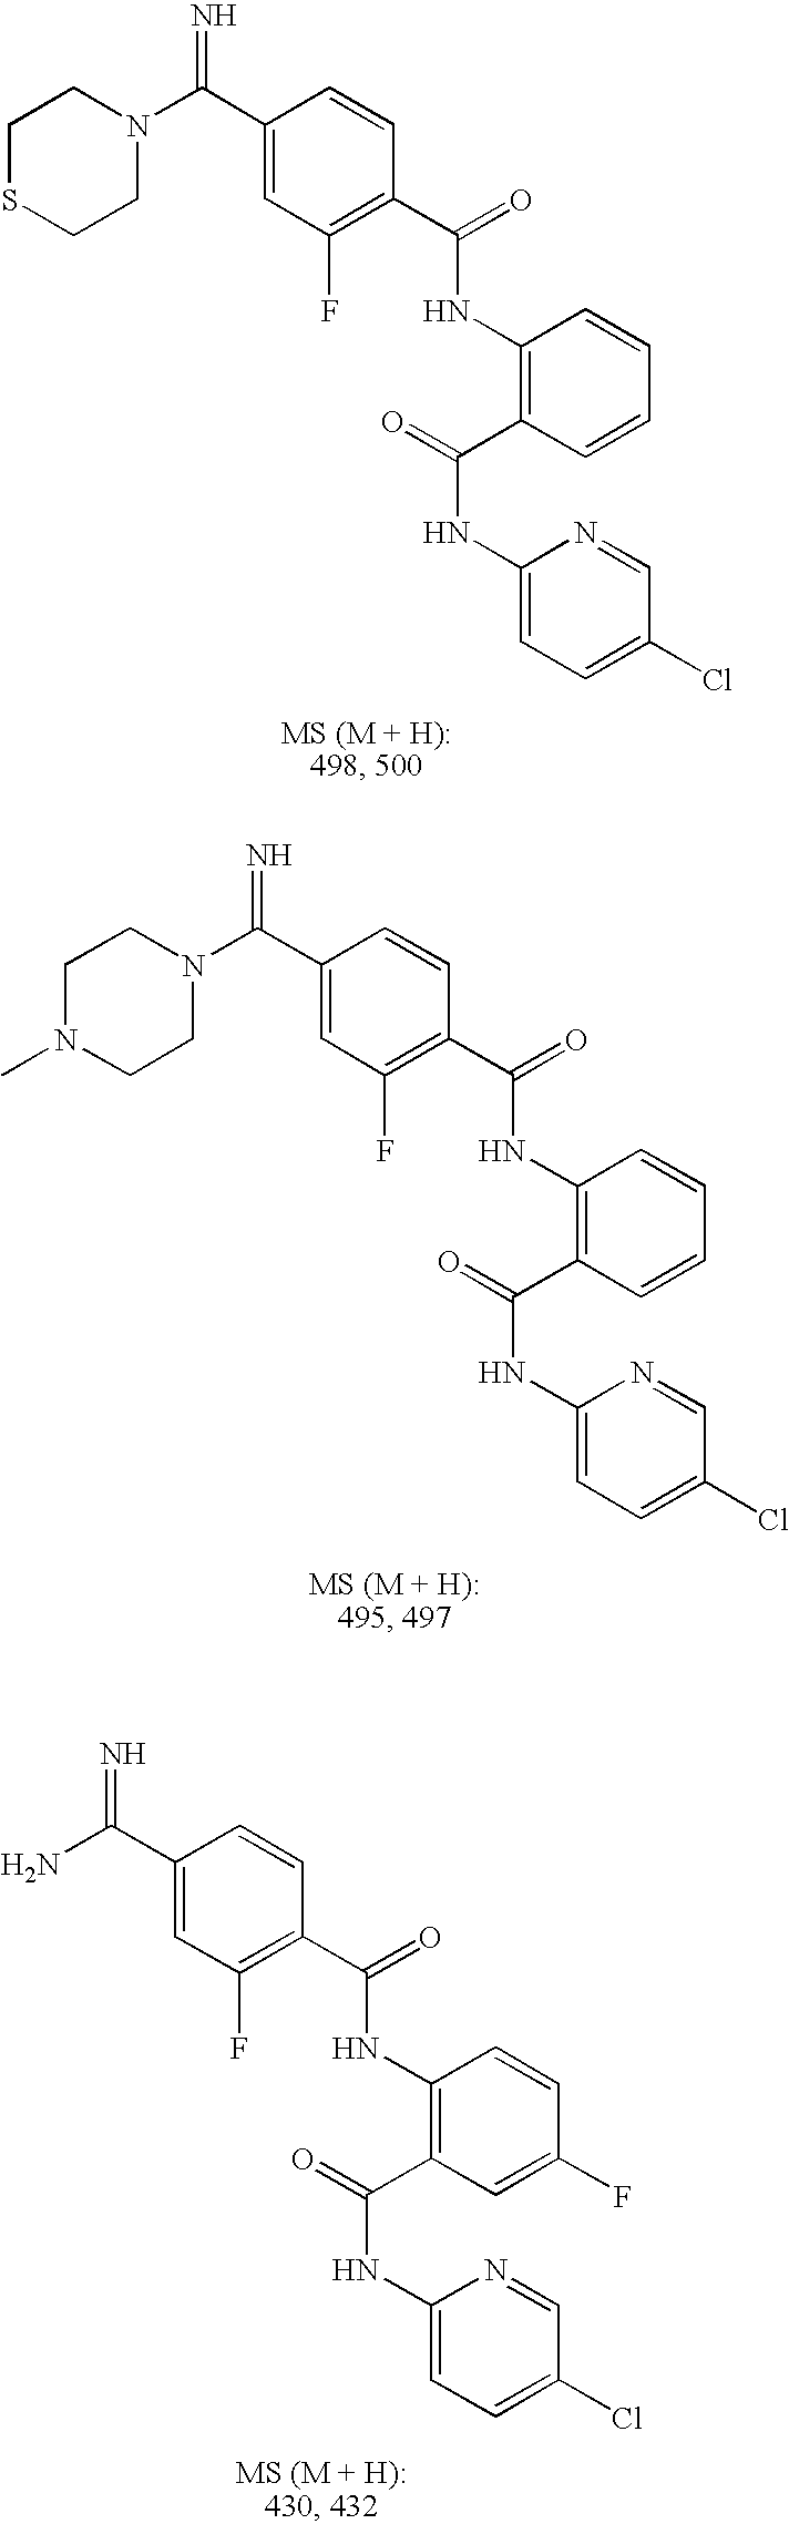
C1(C(=N)N2CCSCC2)=CC(F)=C(C(=O)NC2=C(C(=O)NC3=CC=C(Cl)C=N3)C=CC=C2)C=C1.C1(C(N2CCN(C)CC2)=N)=CC(F)=C(C(=O)NC2=C(C(=O)NC3=CC=C(Cl)C=N3)C=CC=C2)C=C1.C1(C(N)=N)=CC(F)=C(C(=O)NC2=C(C(=O)NC3=CC=C(Cl)C=N3)C=C(F)C=C2)C=C1
